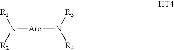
N([Are]N([R4])[R3])([R2])[R1]
